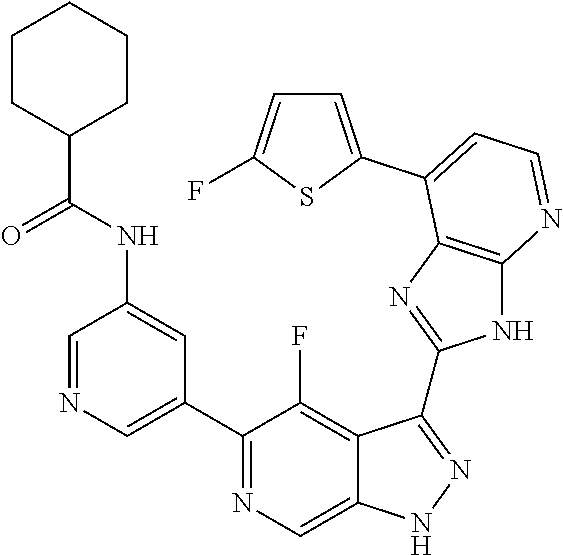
C1=NC=C(C2=NC=C3C(=C2F)C(C2=NC4=C(N2)N=CC=C4C2=CC=C(F)S2)=NN3)C=C1NC(C1CCCCC1)=O
